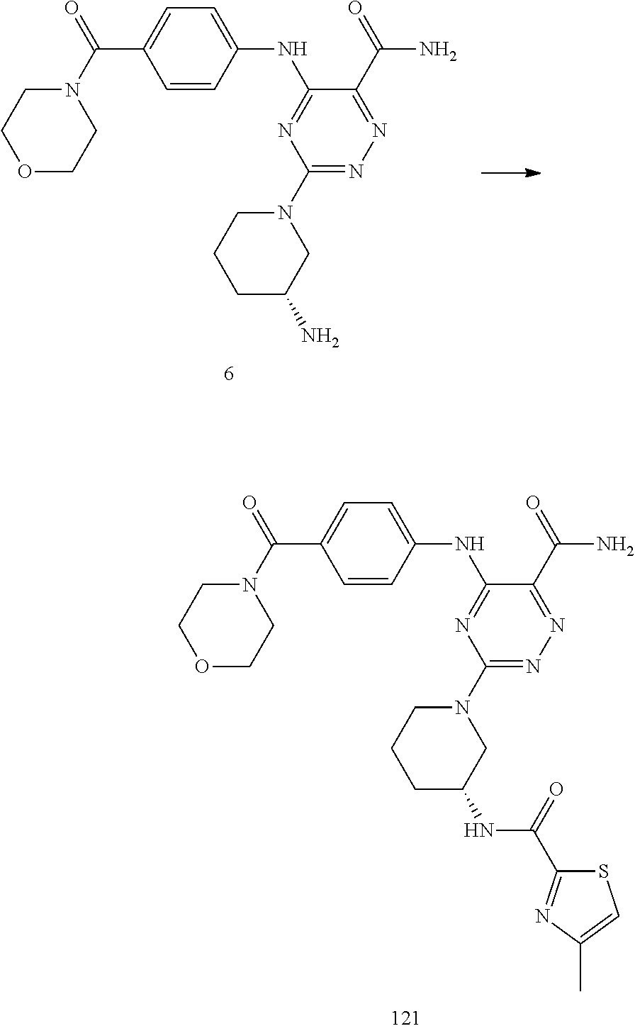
N(C1=NC(N2CCCC(N)C2)=NN=C1C(=O)N)C1=CC=C(C(N2CCOCC2)=O)C=C1.N(C1=NC(N2CCCC(NC(C3=NC(C)=CS3)=O)C2)=NN=C1C(=O)N)C1=CC=C(C(N2CCOCC2)=O)C=C1
